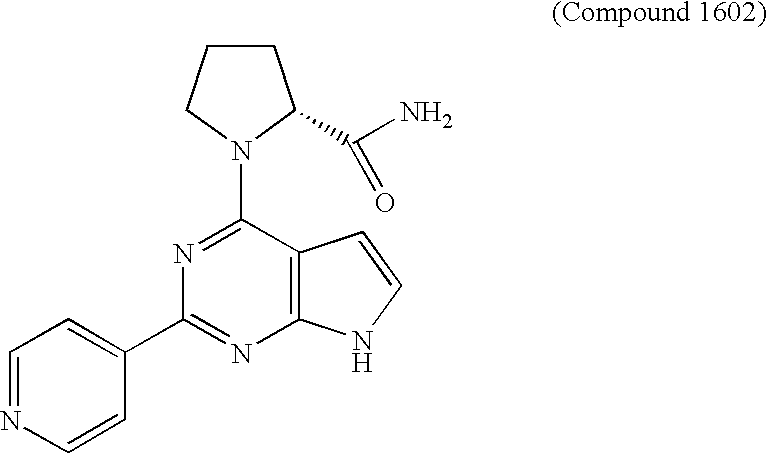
C12=C(C(N3C(C(N)=O)CCC3)=NC(C3=CC=NC=C3)=N1)C=CN2
